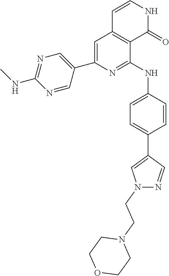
C1(C2=CC3=C(C(NC4=CC=C(C5=CN(CCN6CCOCC6)N=C5)C=C4)=N2)C(=O)NC=C3)=CN=C(NC)N=C1
